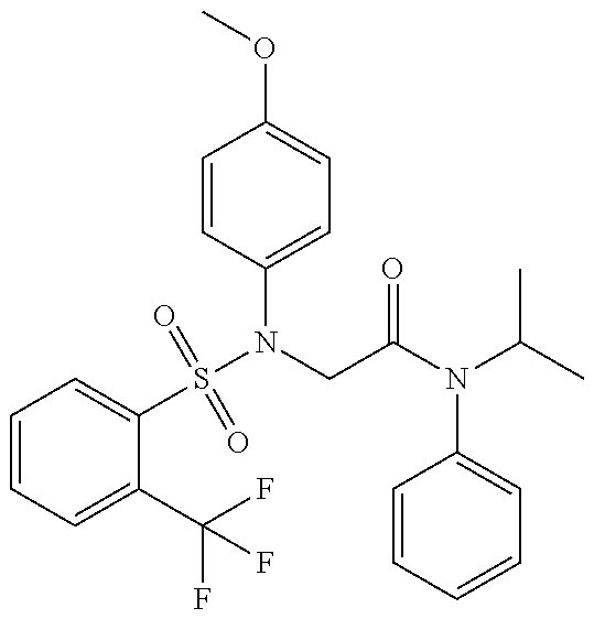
C1=CC=C(C(F)(F)F)C(S(N(C2=CC=C(OC)C=C2)CC(=O)N(C2=CC=CC=C2)C(C)C)(=O)=O)=C1
